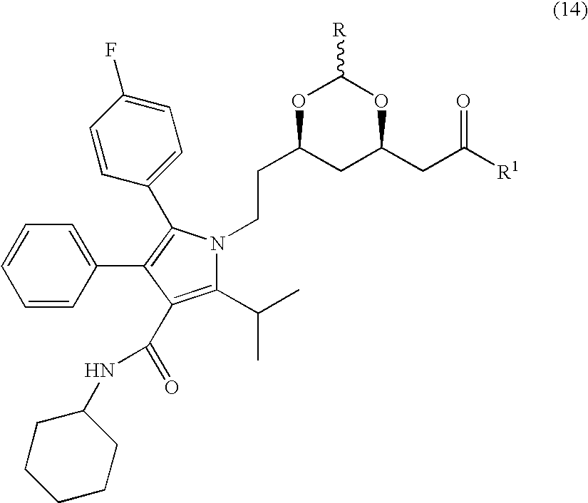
O1C(CCN2C(C(C)C)=C(C(=O)NC3CCCCC3)C(C3=CC=CC=C3)=C2C2=CC=C(F)C=C2)CC(CC([R1])=O)OC1[R]
